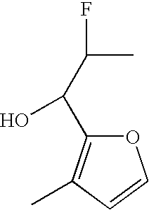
C(C(O)C1=C(C)C=CO1)(C)F
